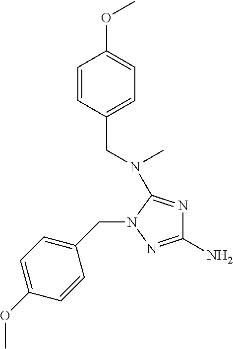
C1=CC(CN(C)C2=NC(N)=NN2CC2=CC=C(OC)C=C2)=CC=C1OC
